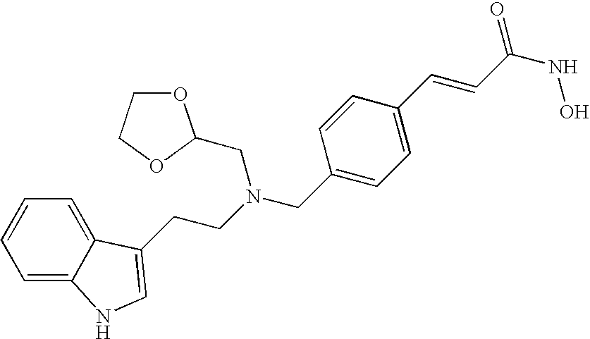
C1=C2C(=CC=C1)C(CCN(CC1=CC=C(C=CC(NO)=O)C=C1)CC1OCCO1)=CN2
